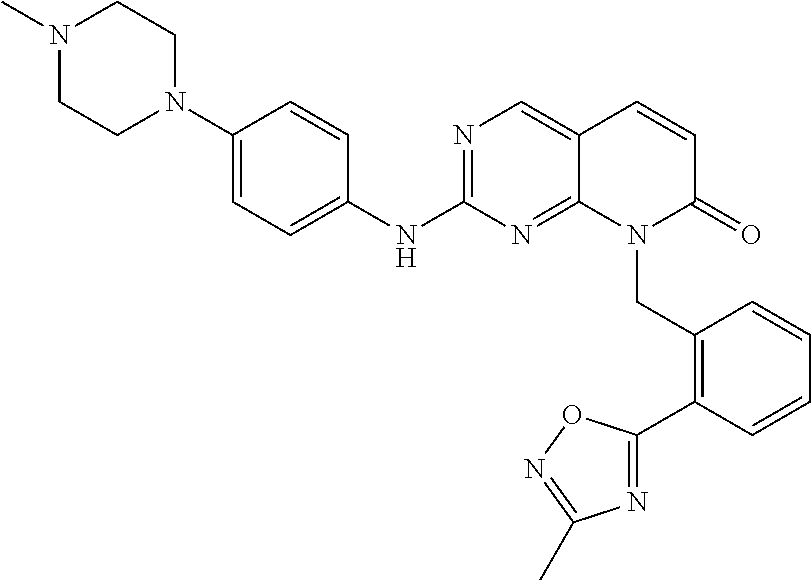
C1(N2CCN(C)CC2)=CC=C(NC2=NC=C3C(=N2)N(CC2=C(C4=NC(C)=NO4)C=CC=C2)C(=O)C=C3)C=C1
